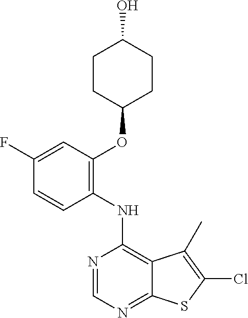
C1=C(F)C=CC(NC2=C3C(=NC=N2)SC(Cl)=C3C)=C1OC1CCC(O)CC1
